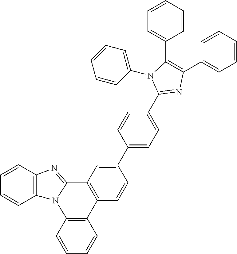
C1=CC2=C(C=C1)N1C(=NC3=C1C=CC=C3)C1=C2C=CC(C2=CC=C(C3=NC(C4=CC=CC=C4)=C(C4=CC=CC=C4)N3C3=CC=CC=C3)C=C2)=C1
